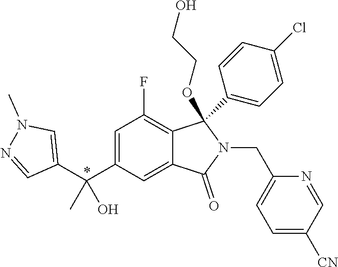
C1=C(C(C2=CN(C)N=C2)(C)O)C=C2C(=C1F)C(OCCO)(C1=CC=C(Cl)C=C1)N(CC1=CC=C([CN])C=N1)C2=O
